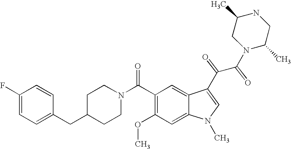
C1(F)=CC=C(CC2CCN(C(C3=C(OC)C=C4C(=C3)C(C(C(N3C(C)CNC(C)C3)=O)=O)=CN4C)=O)CC2)C=C1
